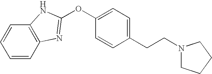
C1(CCN2CCCC2)=CC=C(OC2=NC3=C(C=CC=C3)N2)C=C1
